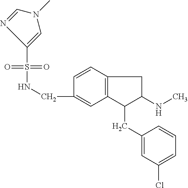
C1(CNS(=O)(=O)C2=CN(C)C=N2)=CC2=C(C=C1)CC(NC)C2CC1=CC(Cl)=CC=C1
